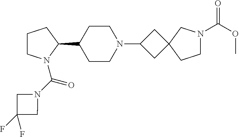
C1CN(C(N2CC(F)(F)C2)=O)C(C2CCN(C3CC4(C3)CCN(C(OC)=O)C4)CC2)C1
